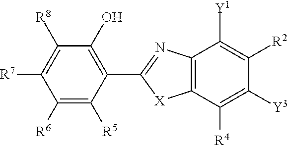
C1([R6])=C([R5])C(C2=NC3=C([X]2)C([R4])=C([Y3])C([R2])=C3[Y1])=C(O)C([R8])=C1[R7]
